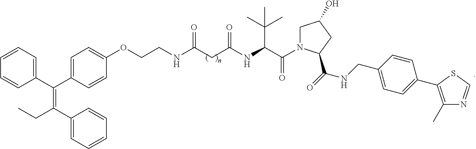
C1=CC(C(C2=CC=C(OCCNC(CC(NC(C(N3CC(O)CC3C(=O)NCC3=CC=C(C4=C(C)N=CS4)C=C3)=O)C(C)(C)C)=O)=O)C=C2)=C(CC)C2=CC=CC=C2)=CC=C1
